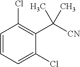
C1=CC=C(Cl)C(C([CN])(C)C)=C1Cl
